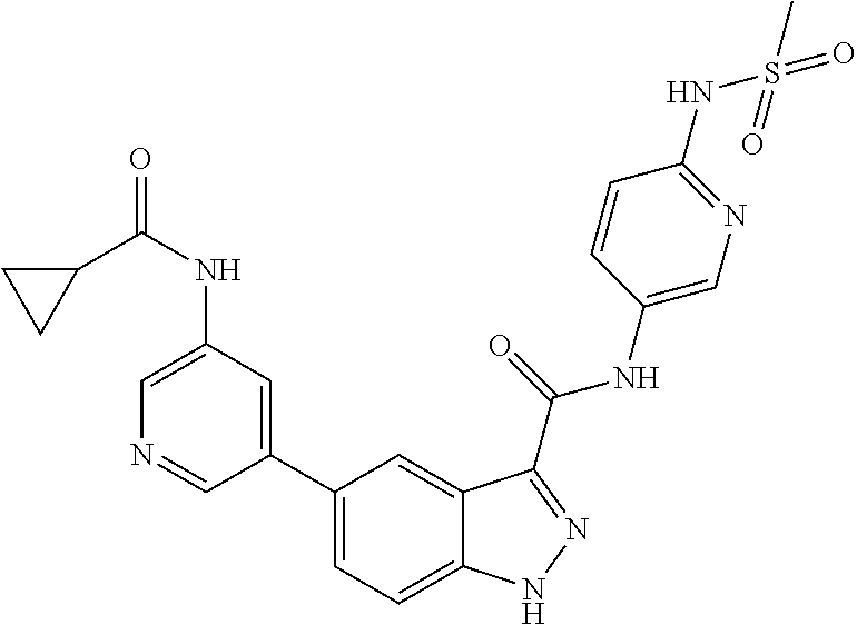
C1(NC(=O)C2CC2)=CN=CC(C2=CC=C3C(=C2)C(C(NC2=CN=C(NS(C)(=O)=O)C=C2)=O)=NN3)=C1
